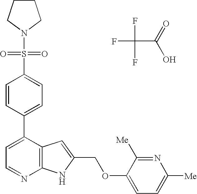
FC(F)(C(=O)O)F.C1(C2=CC=NC3=C2C=C(COC2=CC=C([Me])N=C2[Me])N3)=CC=C(S(N2CCCC2)(=O)=O)C=C1
